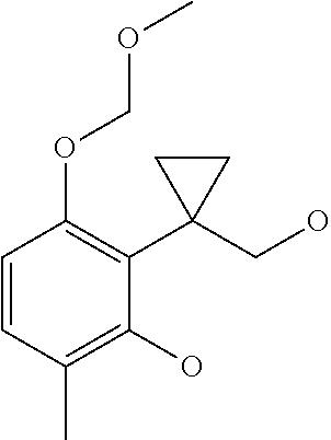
C1=CC(C)=C(O)C(C2(CO)CC2)=C1OCOC
